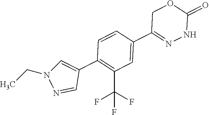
N1=CC(C2=C(C(F)(F)F)C=C(C3=NNC(=O)OC3)C=C2)=CN1CC
